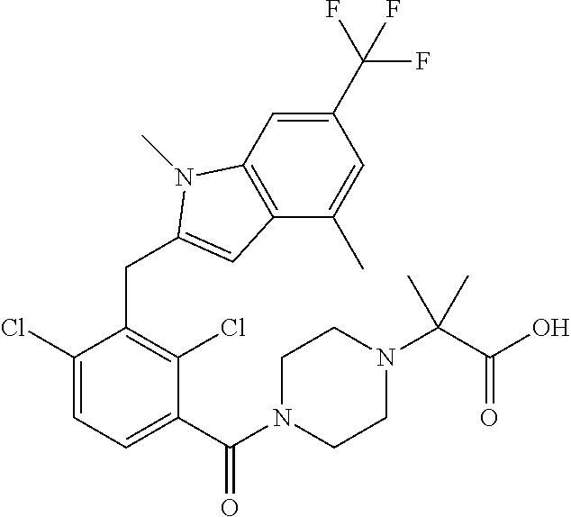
C1(C(N2CCN(C(C(O)=O)(C)C)CC2)=O)=CC=C(Cl)C(CC2=CC3=C(C=C(C(F)(F)F)C=C3C)N2C)=C1Cl
